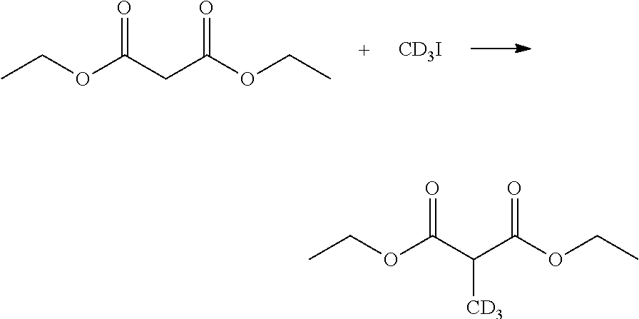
CCOC(CC(OCC)=O)=O.[CD3I].CCOC(C(C(OCC)=O)[CD3])=O
